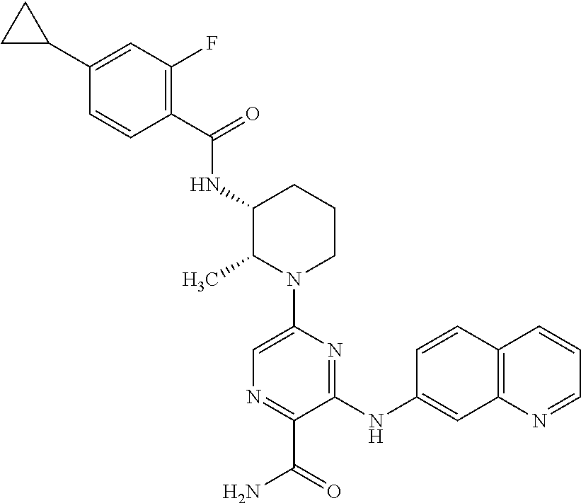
N(C1C(C)N(C2=CN=C(C(=O)N)C(NC3=CC4=C(C=C3)C=CC=N4)=N2)CCC1)C(C1=C(F)C=C(C2CC2)C=C1)=O
